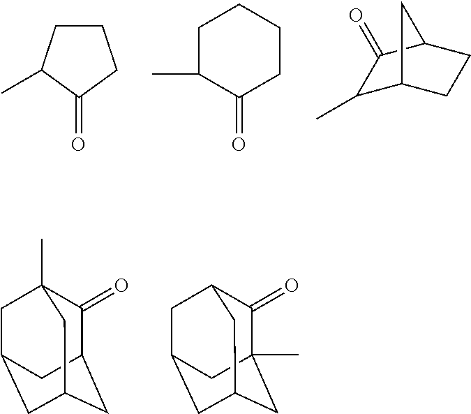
C1CC(C)C(=O)C1.C1C(C)C(=O)CCC1.C1(C)C2CCC(C1=O)C2.C1(=O)C2CC3CC(CC1(C)C3)C2.C1(=O)C2(C)CC3CC(CC1C3)C2
